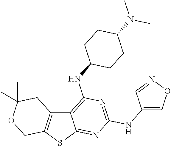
C12=C(SC3=NC(NC4=CON=C4)=NC(NC4CCC(N(C)C)CC4)=C13)COC(C)(C)C2
